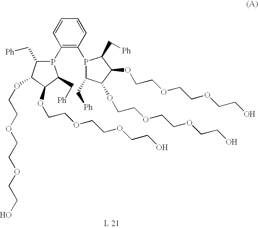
C1(P2C(C[Ph])C(OCCOCCOCCO)C(OCCOCCOCCO)C2C[Ph])=C(P2C(C[Ph])C(OCCOCCOCCO)C(OCCOCCOCCO)C2C[Ph])C=CC=C1
